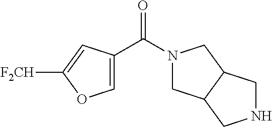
N1(C(C2=COC([F2CH])=C2)=O)CC2C(C1)CNC2
